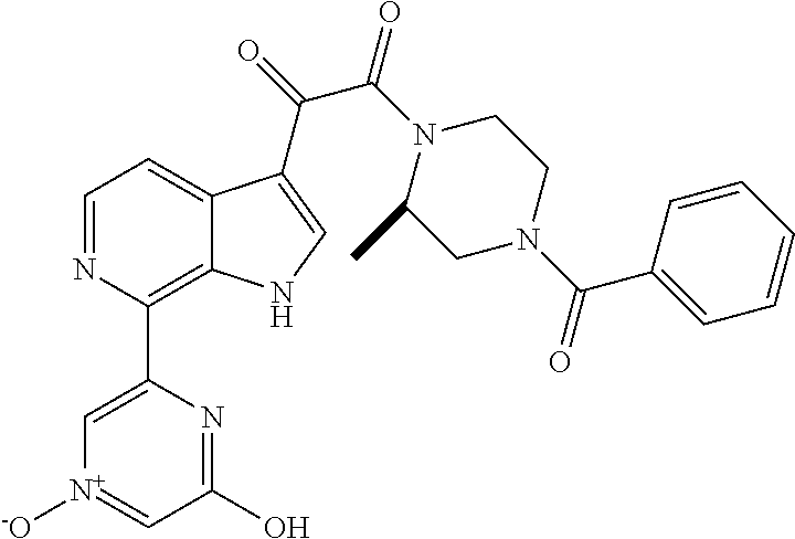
C1=NC(C2=C[N+]([-O])=CC(O)=N2)=C2C(=C1)C(C(=O)C(N1C(C)CN(C(=O)C3=CC=CC=C3)CC1)=O)=CN2
